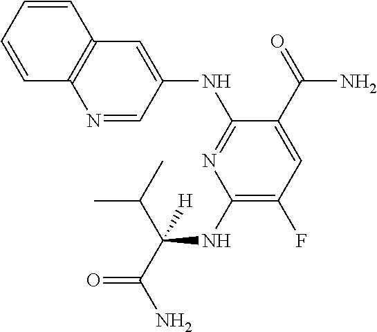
C1(NC(C(C)C)(C(=O)N)[H])=C(F)C=C(C(=O)N)C(NC2=CC3=C(N=C2)C=CC=C3)=N1
